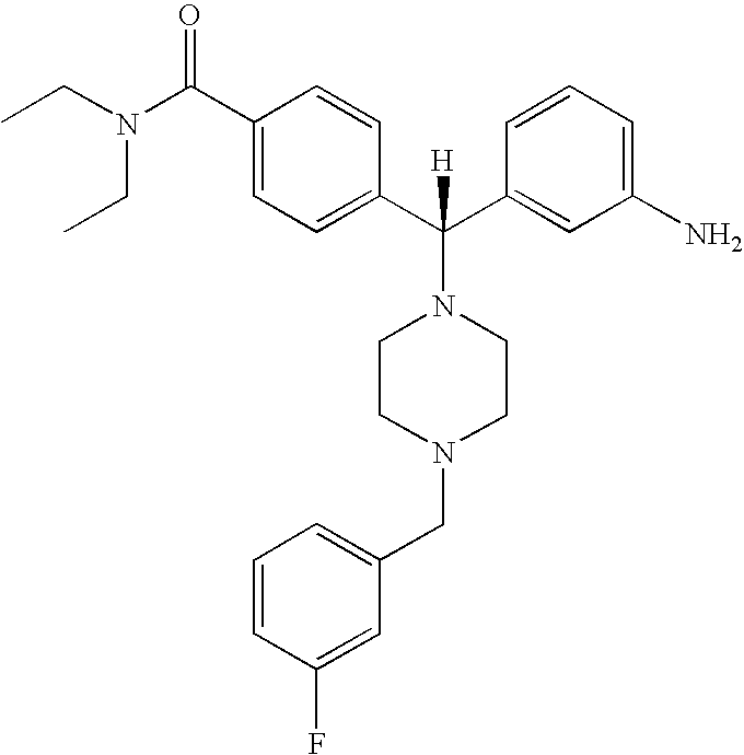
CCN(CC)C(C1=CC=C(C(C2=CC(N)=CC=C2)(N2CCN(CC3=CC=CC(F)=C3)CC2)[H])C=C1)=O
